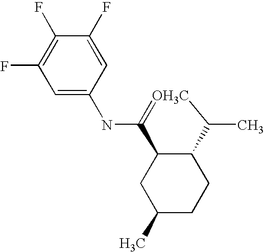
C1(F)=C(F)C=C(NC2=[OH3C]C(C)C3C2CC(C)CC3)C=C1F
